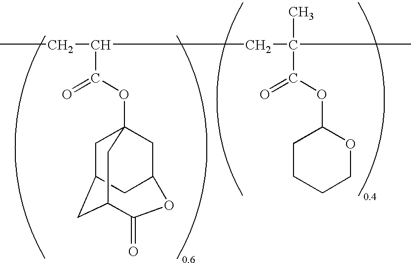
CCC(CC(C)(C)C(=O)OC1CCCCO1)C(=O)OC12CC3CC(C(=O)OC(C1)C3)C2
